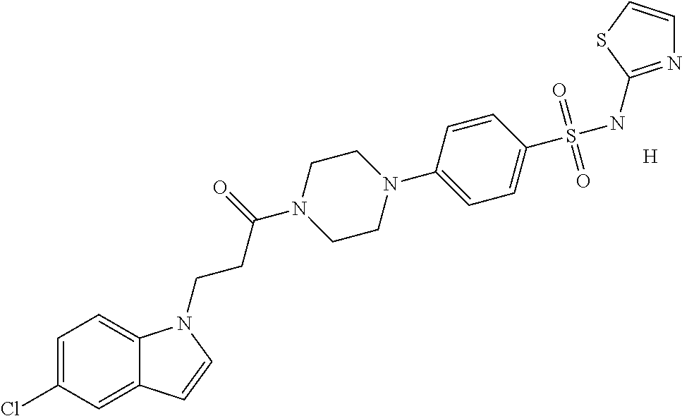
[H].C1=C(Cl)C=C2C(=C1)N(CCC(N1CCN(C3=CC=C(S(NC4=NC=CS4)(=O)=O)C=C3)CC1)=O)C=C2
